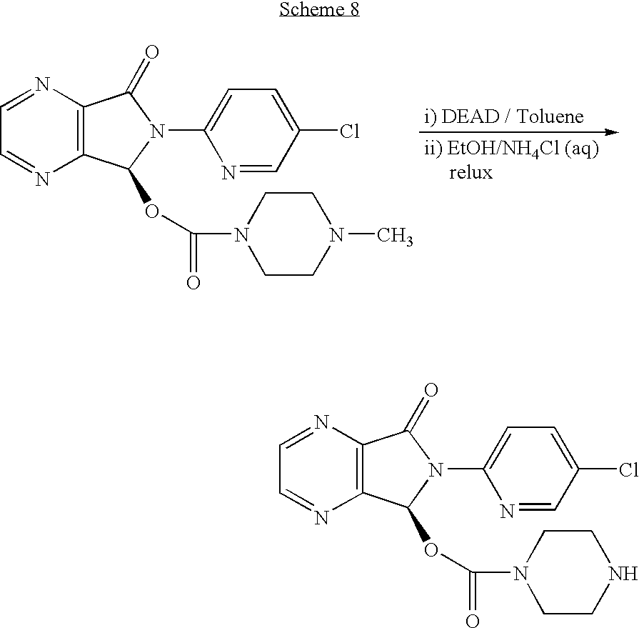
C12=C(N=CC=N1)C(=O)N(C1=CC=C(Cl)C=N1)C2OC(N1CCN(C)CC1)=O.C12=C(N=CC=N1)C(=O)N(C1=CC=C(Cl)C=N1)C2OC(N1CCNCC1)=O
